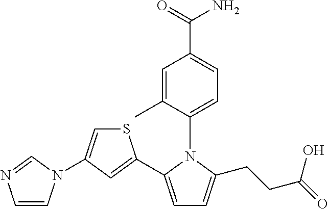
C1=C(C2=CC(N3C=CN=C3)=CS2)N(C2=CC=C(C(=O)N)C=C2C)C(CCC(=O)O)=C1
